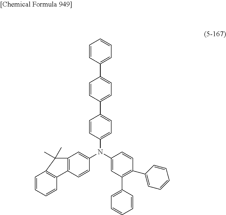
C1=CC(C2=CC=C(N(C3=CC(C4=CC=CC=C4)=C(C4=CC=CC=C4)C=C3)C3=CC4=C(C=C3)C3=C(C=CC=C3)C4(C)C)C=C2)=CC=C1C1=CC=CC=C1
